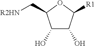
C1(O)C(O)C([R1])OC1C[R2HN]
